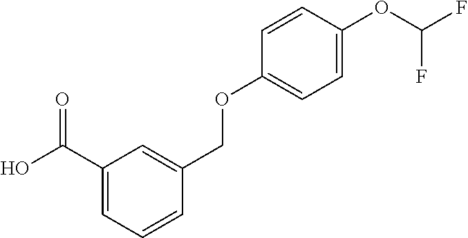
C1(C(O)=O)=CC=CC(COC2=CC=C(OC(F)F)C=C2)=C1
